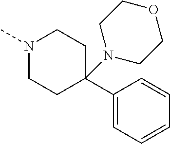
N1(C)CCC(C2=CC=CC=C2)(N2CCOCC2)CC1
